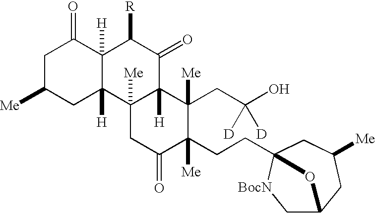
C1C([Me])CC2([H])C([H])(C1=O)C([R])C(=O)C1([H])C2([Me])CC(=O)C(CCC23CC([Me])CC(C[BocN]2)O3)([Me])C1(CC(O)([D])[D])[Me]
